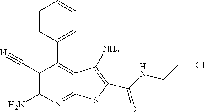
C1=CC(C2=C3C(=NC(N)=C2C#N)SC(C(=O)NCCO)=C3N)=CC=C1
